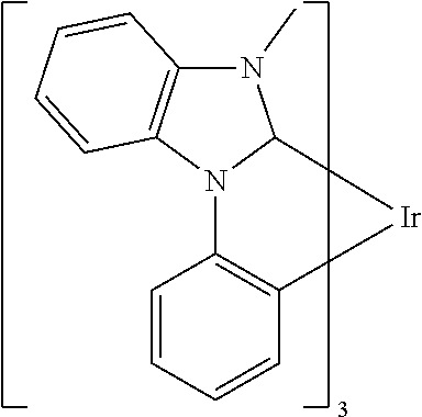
N12C3=C(C=CC=C3)[Ir]C1N(C)C1=C2C=CC=C1
